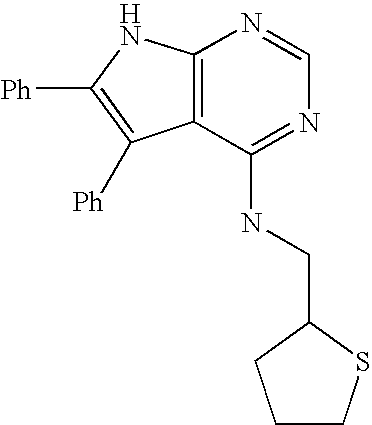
C12=C(C(NCC3CCCS3)=NC=N1)C([Ph])=C([Ph])N2
